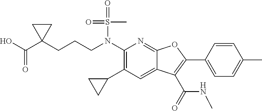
N(C1=C(C2CC2)C=C2C(=N1)OC(C1=CC=C(C)C=C1)=C2C(=O)NC)(S(=O)(C)=O)CCCC1(C(O)=O)CC1
